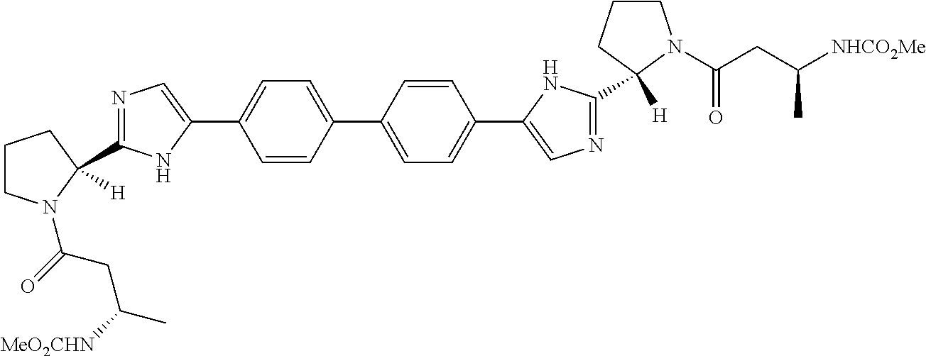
C1=CC(C2=CC=C(C3=CN=C(C4([H])CCCN4C(CC(C)[NHCO2Me])=O)N3)C=C2)=CC=C1C1=CN=C(C2([H])CCCN2C(=O)CC([MeO2CHN])C)N1
